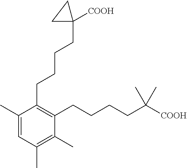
C1=C(C)C(CCCCC2([COOH])CC2)=C(CCCCC(C)(C)[COOH])C(C)=C1C
